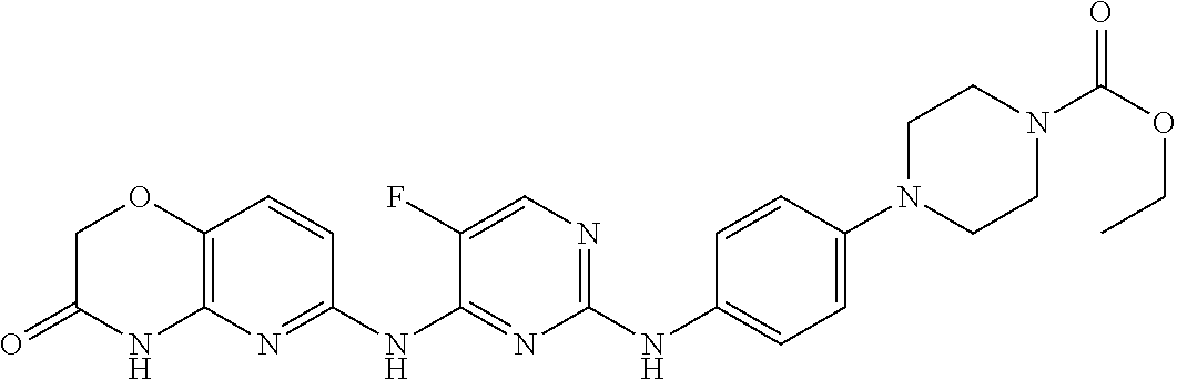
C1(NC2=CC=C(N3CCN(C(OCC)=O)CC3)C=C2)=NC=C(F)C(NC2=NC3=C(C=C2)OCC(=O)N3)=N1
